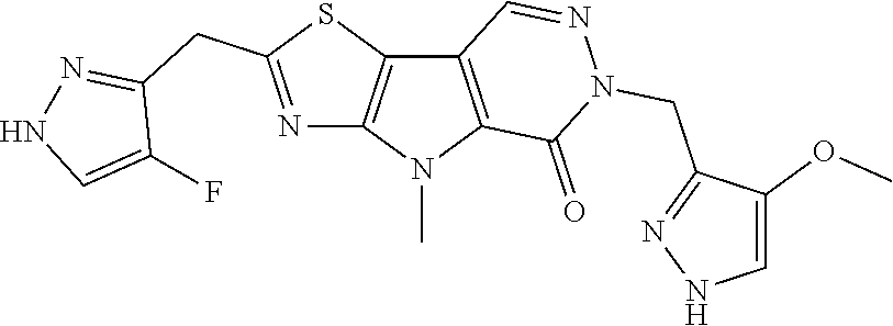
C12=C(N(C)C3=C1C=NN(CC1=NNC=C1OC)C3=O)N=C(CC1=NNC=C1F)S2
